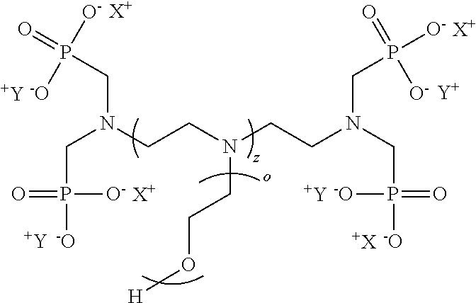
C(N(CCN(CCN(CP([-O])([-O])=O)CP([O-])([O-])=O)CCO[H])CP(=O)([O-])[-O])P([-O])(=O)[O-].[X+].[X+].[X+].[Y].[Y].[Y].[Y].[+X]
